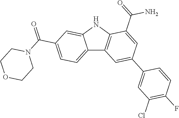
C12=CC=C(C(=O)N3CCOCC3)C=C1NC1=C2C=C(C2=CC(Cl)=C(F)C=C2)C=C1C(=O)N
